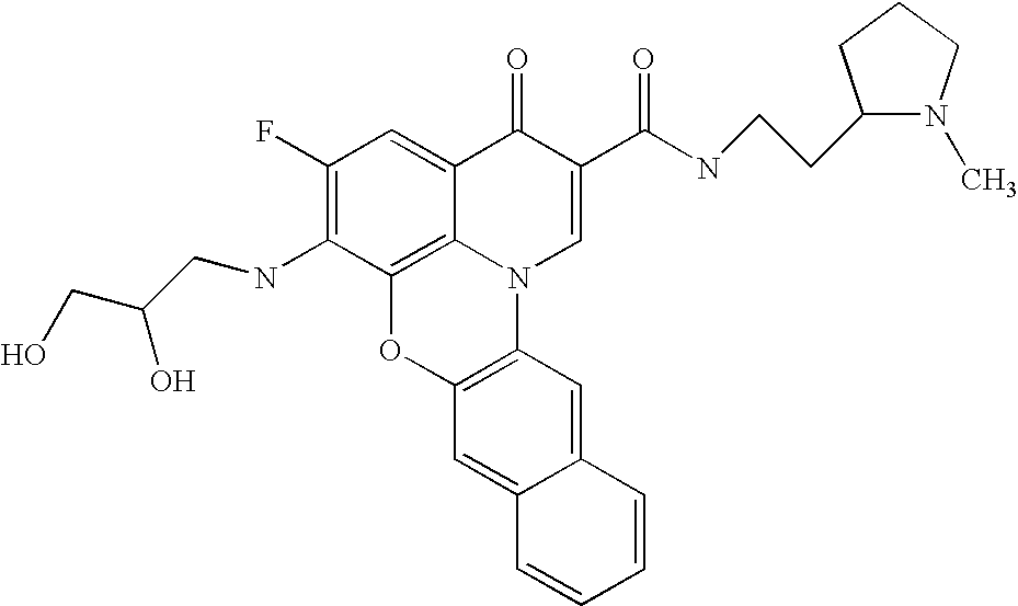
C1(F)=C(NCC(CO)O)C2=C3C(=C1)C(=O)C(C(NCCC1N(C)CCC1)=O)=CN3C1=C(O2)C=C2C(=C1)C=CC=C2
